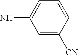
C1=C([CN])C=CC=C1N
